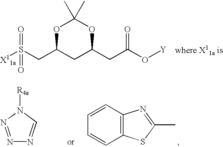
C(C1CC(CC(O[Y])=O)OC(C)(C)O1)S([X11a])(=O)=O.N1=NN([R4a])C=N1.C12=C(C=CC=C1)N=C(C)S2
